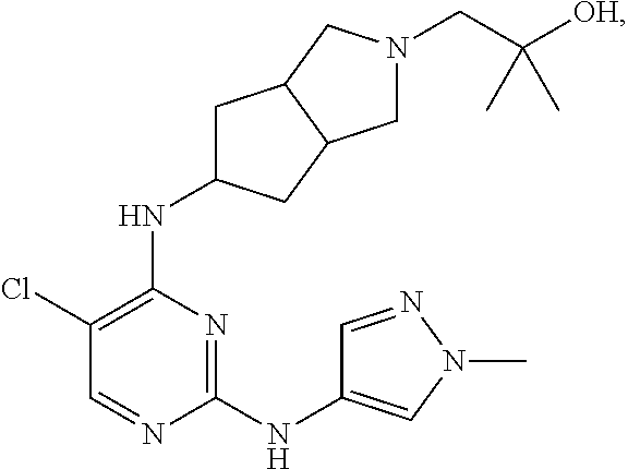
N1=C(NC2=CN(C)N=C2)N=CC(Cl)=C1NC1CC2C(C1)CN(CC([OH])(C)C)C2
